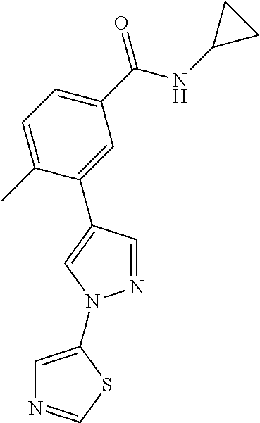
N1=CC(C2=CC(C(NC3CC3)=O)=CC=C2C)=CN1C1=CN=CS1
